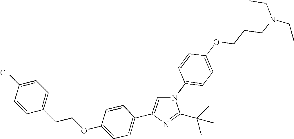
C1=CC(N2C=C(C3=CC=C(OCCC4=CC=C(Cl)C=C4)C=C3)N=C2C(C)(C)C)=CC=C1OCCCN(CC)CC
